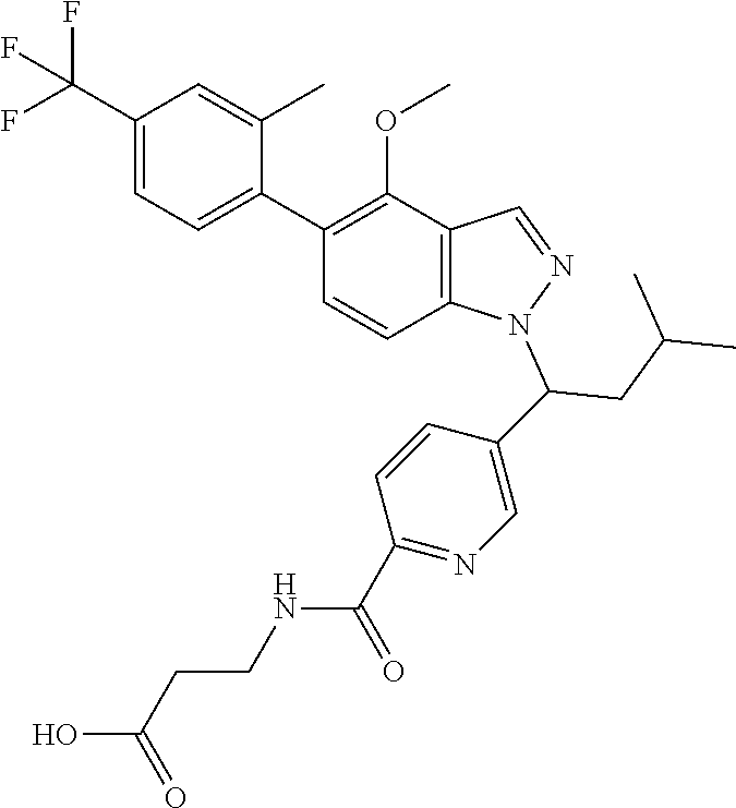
C1(C(F)(F)F)=CC=C(C2=C(OC)C3=C(C=C2)N(C(CC(C)C)C2=CN=C(C(NCCC(O)=O)=O)C=C2)N=C3)C(C)=C1
